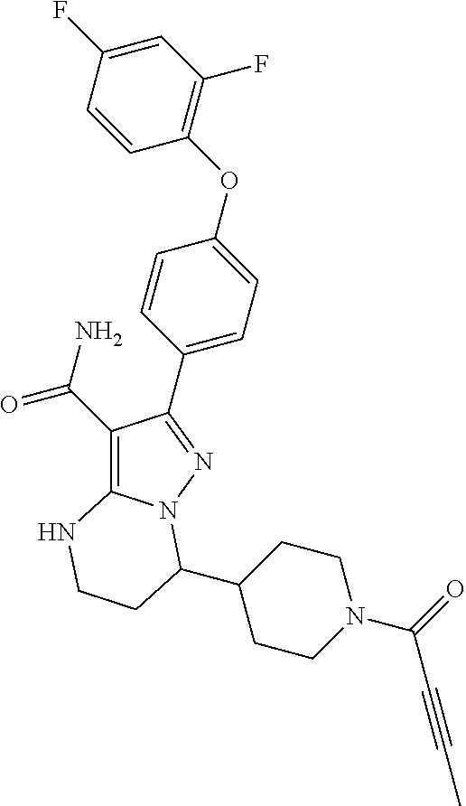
C1(C(=O)N)=C2N(N=C1C1=CC=C(OC3=C(F)C=C(F)C=C3)C=C1)C(C1CCN(C(=O)C#CC)CC1)CCN2
